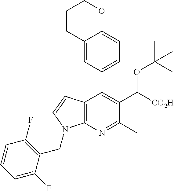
C12=C(N=C(C)C(C([CO2H])OC(C)(C)C)=C1C1=CC=C3C(=C1)CCCO3)N(CC1=C(F)C=CC=C1F)C=C2
